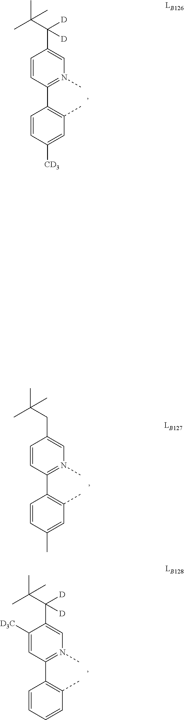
C1=CC(C)=C(C2=N(C)C=C(C(C(C)(C)C)([D])[D])C([D3C])=C2)C=C1.C1([CD3])=CC(C)=C(C2=N(C)C=C(C([D])([D])C(C)(C)C)C=C2)C=C1.C1(C)=CC(C)=C(C2=N(C)C=C(CC(C)(C)C)C=C2)C=C1
